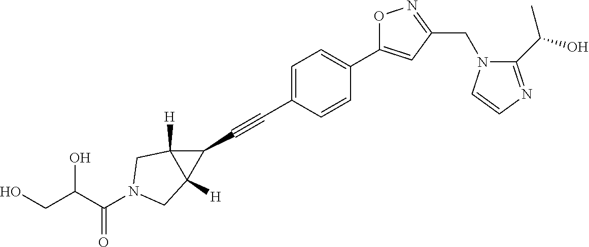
C1=C(C#CC2C3([H])C2([H])CN(C(C(CO)O)=O)C3)C=CC(C2=CC(CN3C(C(O)C)=NC=C3)=NO2)=C1
